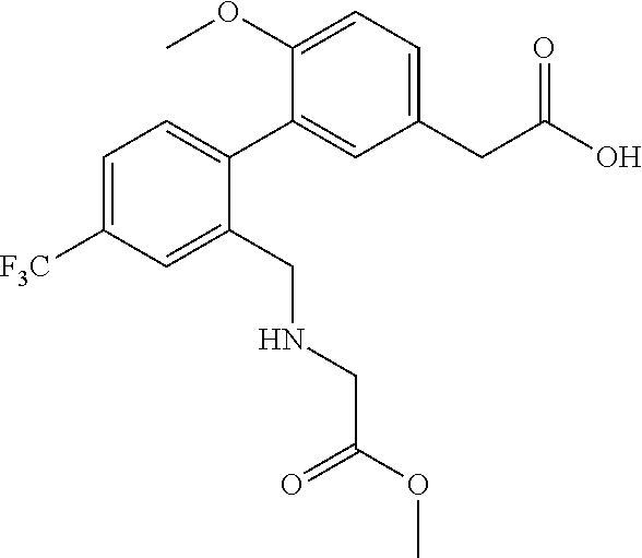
C1=C([F3C])C=C(CNCC(OC)=O)C(C2=CC(CC(O)=O)=CC=C2OC)=C1
